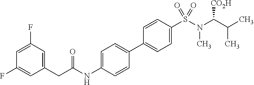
C(C(NC1=CC=C(C2=CC=C(S(=O)(=O)N(C(C(C)C)[CO2H])C)C=C2)C=C1)=O)C1=CC(F)=CC(F)=C1
